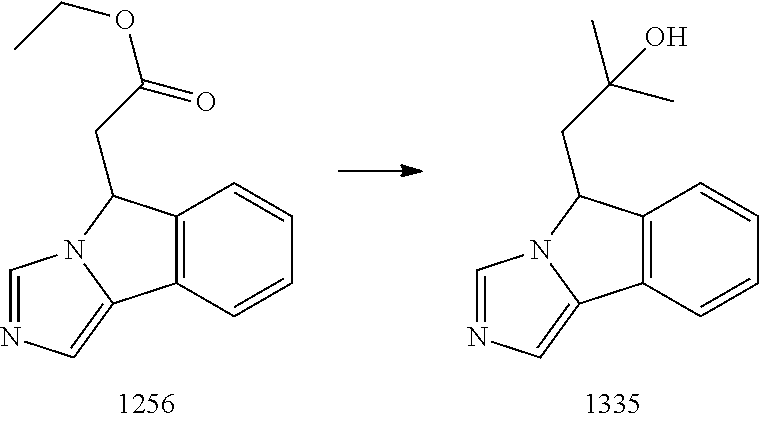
C1=NC=C2N1C(CC(OCC)=O)C1=C2C=CC=C1.C1=NC=C2N1C(CC(C)(C)O)C1=C2C=CC=C1
